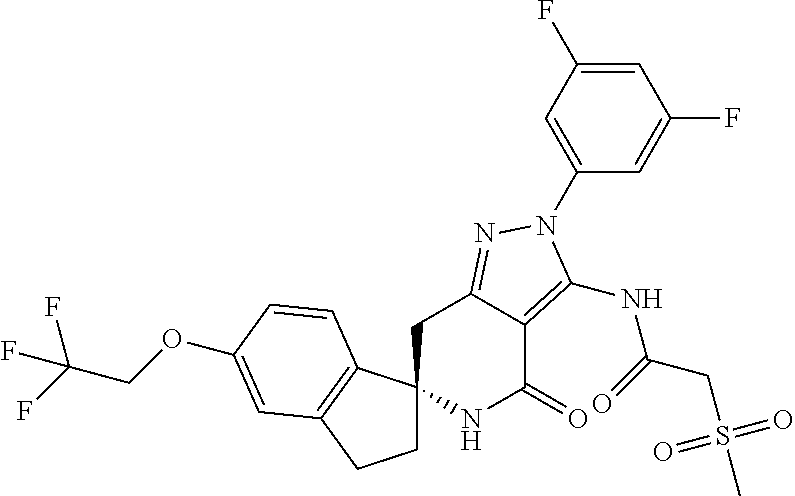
C1C2(C3=C(C1)C=C(OCC(F)(F)F)C=C3)NC(=O)C1=C(NC(CS(C)(=O)=O)=O)N(C3=CC(F)=CC(F)=C3)N=C1C2
